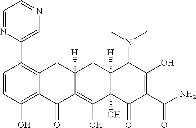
C1=CC(O)=C2C(=C1C1=CN=CC=N1)CC1([H])C(=C(O)C3(O)C([H])(C1)C(N(C)C)C(O)=C(C(N)=O)C3=O)C2=O
